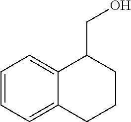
C12=CC=CC=C1CCCC2CO
